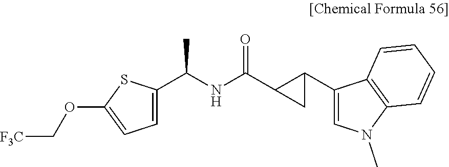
C(NC(=O)C1CC1C1=CN(C)C2=C1C=CC=C2)(C)C1=CC=C(OC[F3C])S1
